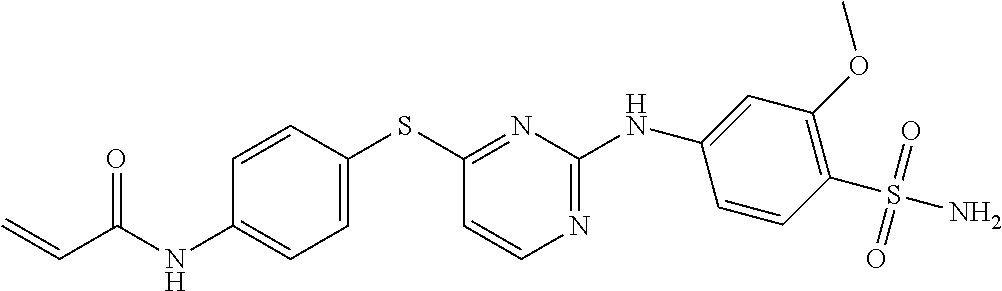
C1(NC(C=C)=O)=CC=C(SC2=NC(NC3=CC(OC)=C(S(=O)(=O)N)C=C3)=NC=C2)C=C1
